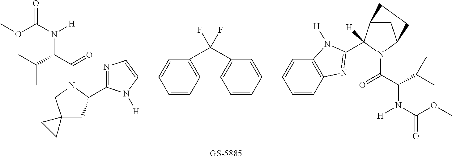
COC(N([H])C(C(=O)N1C(C2=NC=C(C3=CC4=C(C=C3)C3=C(C=C(C5=CC6=C(C=C5)N=C(C5([H])C7CC(N5C(=O)C(N([H])C(=O)OC)C(C)C)CC7)N6[H])C=C3)C4(F)F)N2[H])CC2(C1)CC2)C(C)C)=O
